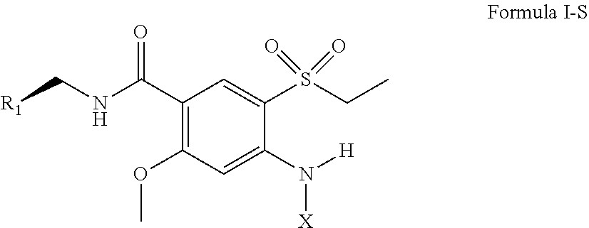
[R1]CNC(C1=C(OC)C=C(N([H])[X])C(S(CC)(=O)=O)=C1)=O
